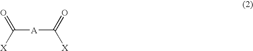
C([A]C([X])=O)(=O)[X]
